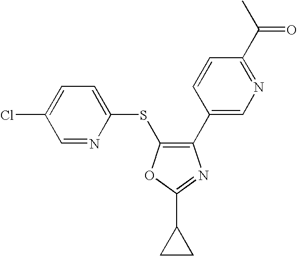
C1(C2=CN=C(C(C)=O)C=C2)=C(SC2=CC=C(Cl)C=N2)OC(C2CC2)=N1
